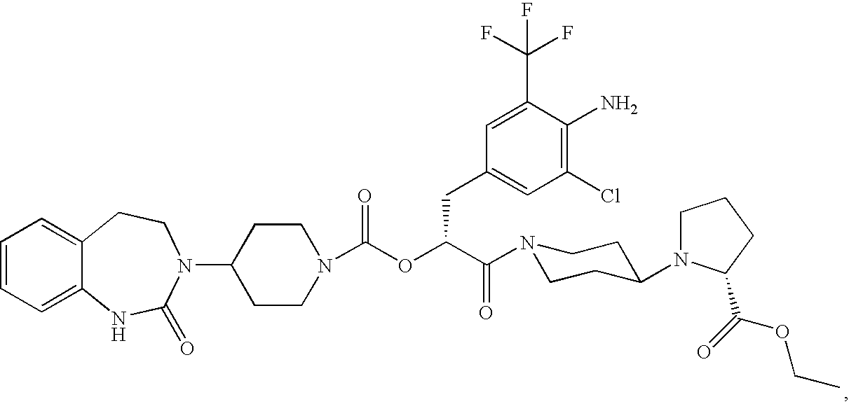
C1=CC=C2C(=C1)CCN(C1CCN(C(OC(C(=O)N3CCC(N4CCCC4C(=O)OCC)CC3)CC3=CC(Cl)=C(N)C(C(F)(F)F)=C3)=O)CC1)C(=O)N2
